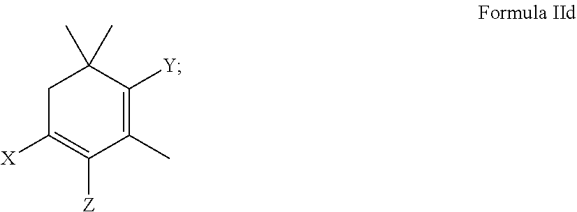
C1C([X])=C([Z])C(C)=C([Y])C1(C)C
